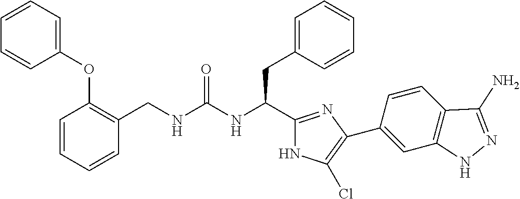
C1=CC=CC(CNC(NC(C2=NC(C3=CC4=C(C=C3)C(N)=NN4)=C(Cl)N2)CC2=CC=CC=C2)=O)=C1OC1=CC=CC=C1
